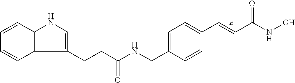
C12=C(C=CC=C1)NC=C2CCC(NCC1=CC=C(C=CC(NO)=O)C=C1)=O
